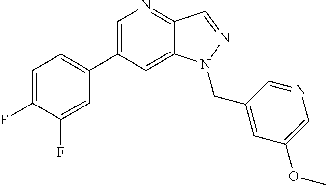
C1(C2=CC=C(F)C(F)=C2)=CN=C2C(=C1)N(CC1=CC(OC)=CN=C1)N=C2
